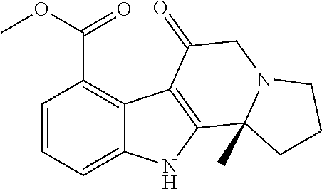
C1=CC=C2C(=C1C(OC)=O)C1=C(N2)C2(C)N(CC1=O)CCC2
